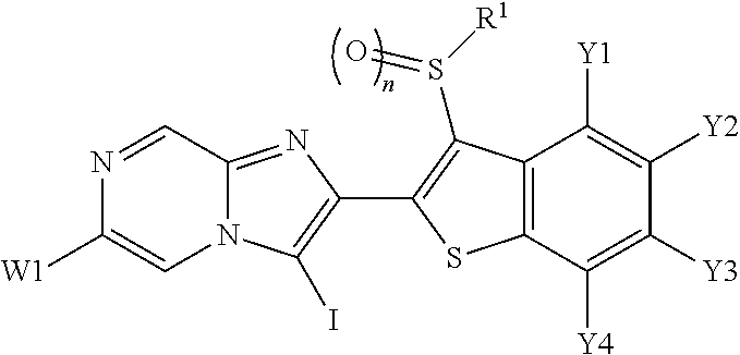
C12=NC(C3=C(S([R1])=O)C4=C(C([Y4])=C([Y3])C([Y2])=C4[Y1])S3)=C(I)N1C=C([W1])N=C2
